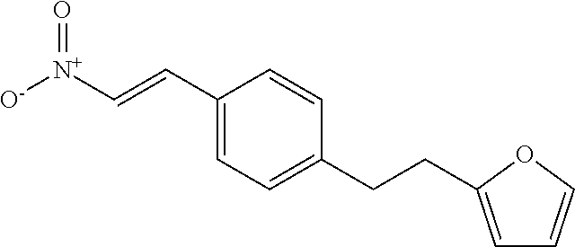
C1(C=C[N+]([O-])=O)=CC=C(CCC2=CC=CO2)C=C1
